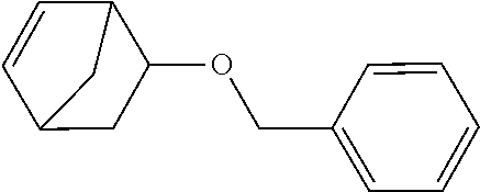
C1=CC2C(OCC3=CC=CC=C3)CC1C2
